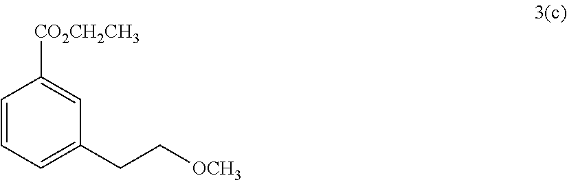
C1([CO2CH2CH3])=CC(CC[OCH3])=CC=C1
